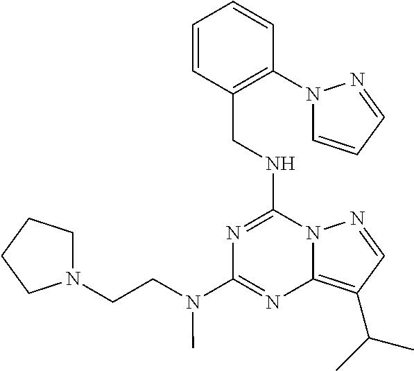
N1=C(NCC2=C(N3C=CC=N3)C=CC=C2)N2C(=C(C(C)C)C=N2)N=C1N(CCN1CCCC1)C
